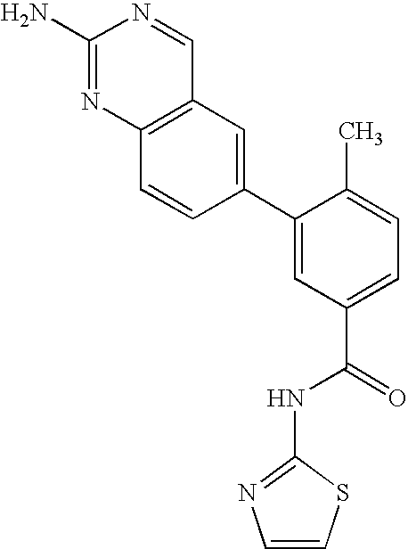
C12=C(N=C(N)N=C1)C=CC(C1=CC(C(=O)NC3=NC=CS3)=CC=C1C)=C2
